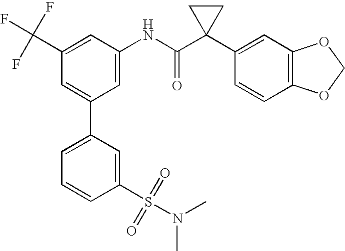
C1=C(C2=CC=CC(S(=O)(=O)N(C)C)=C2)C=C(NC(C2(C3=CC4=C(C=C3)OCO4)CC2)=O)C=C1C(F)(F)F
